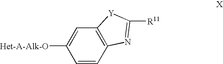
C1([Het-A-Alk-O])=CC2=C(C=C1)N=C([R11])[Y]2
